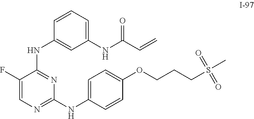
C1(F)=CN=C(NC2=CC=C(OCCCS(=O)(=O)C)C=C2)N=C1NC1=CC(NC(C=C)=O)=CC=C1
